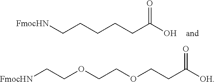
C(CCCCC(O)=O)[FmocHN].C(COCCC([OH])=O)OCC[FmocHN]
